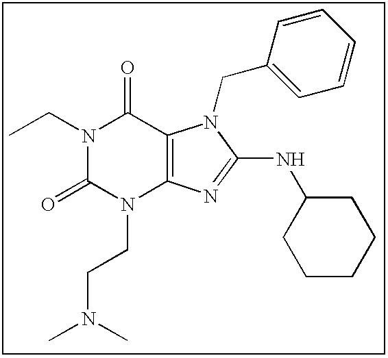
CCN1C(=O)N(CCN(C)C)C2=C(C1=O)N(CC1=CC=CC=C1)C(NC1CCCCC1)=N2
